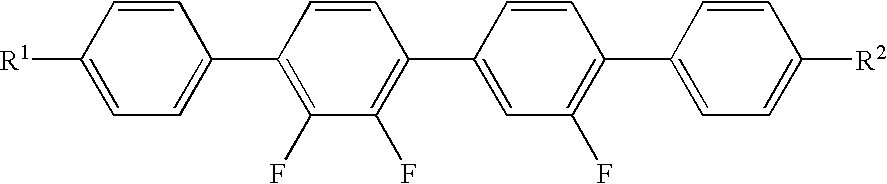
[R1]C1=CC=C(C2=C(F)C(F)=C(C3=CC(F)=C(C4=CC=C([R2])C=C4)C=C3)C=C2)C=C1
